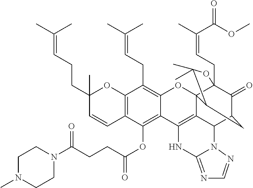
C12=C(C=CC(CCC=C(C)C)(C)O1)C(OC(CCC(N1CCN(C)CC1)=O)=O)=C1C(=C2CC=C(C)C)OC23C4(CC=C(C)C(OC)=O)C(=O)C(CC2C(C)(C)O4)C2C3=C1NC1=NC=NN21
